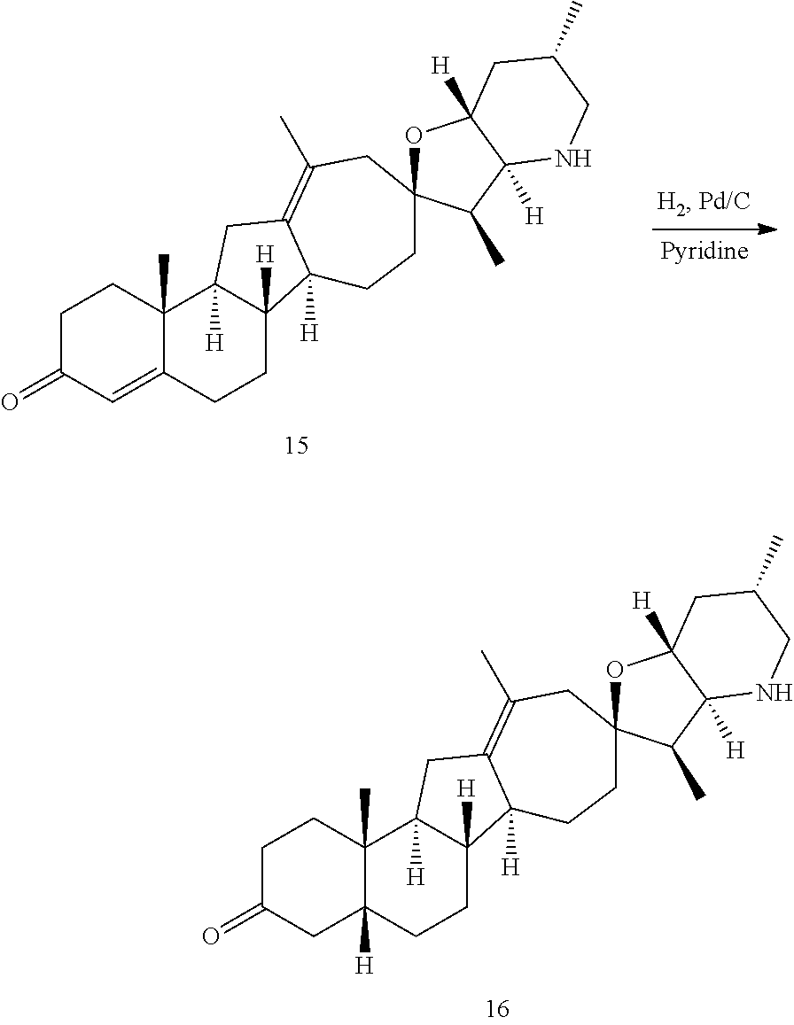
C1C(=O)CC2([H])C(C)(C1)C1([H])C([H])(CC2)C2([H])C(=C(C)CC3(CC2)OC2([H])C([H])(C3C)NCC(C)C2)C1.C1C(=O)C=C2C(C)(C1)C1([H])C([H])(CC2)C2([H])C(=C(C)CC3(CC2)OC2([H])C([H])(C3C)NCC(C)C2)C1
